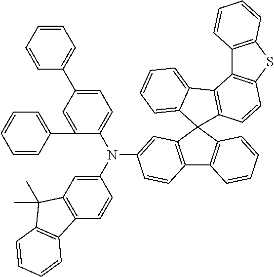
N(C1=CC2=C(C=C1)C1=C(C2(C)C)C=CC=C1)(C1=CC=C(C2=CC=CC=C2)C=C1C1=CC=CC=C1)C1=CC2=C(C3=C(C24C2=C(C5=C(SC6=C5C=CC=C6)C=C2)C2=CC=CC=C24)C=CC=C3)C=C1
